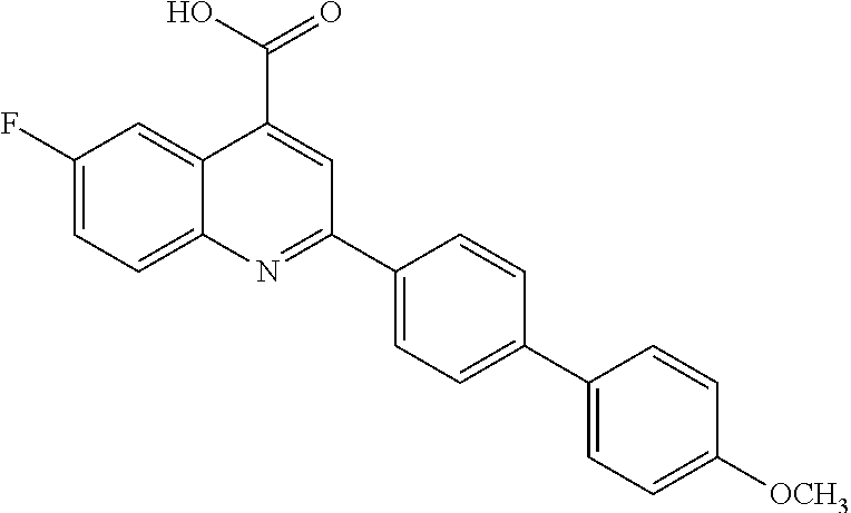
C1(F)=CC=C2C(=C1)C(C(O)=O)=CC(C1=CC=C(C3=CC=C([OCH3])C=C3)C=C1)=N2
